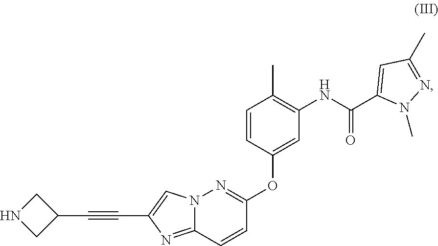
C1=CC(C)=C(NC(C2=CC(C)=NN2C)=O)C=C1OC1=NN2C(=NC(C#CC3CNC3)=C2)C=C1
